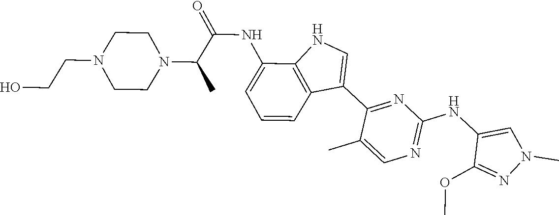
N1=C(NC2=CN(C)N=C2OC)N=C(C2=CNC3=C2C=CC=C3NC(=O)C(C)N2CCN(CCO)CC2)C(C)=C1
